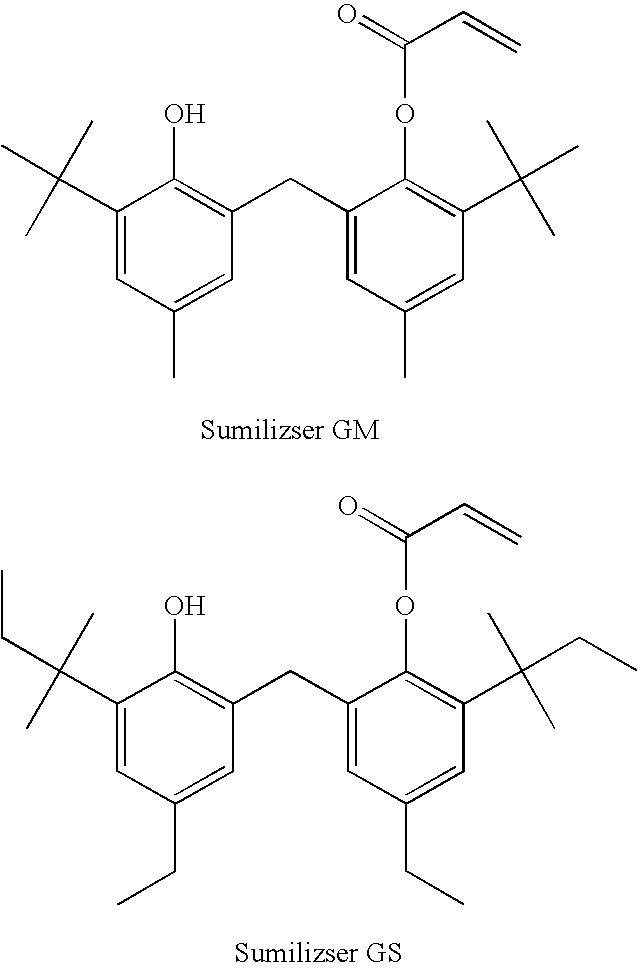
C1(C)=CC(CC2=CC(C)=CC(C(C)(C)C)=C2OC(=O)C=C)=C(O)C(C(C)(C)C)=C1.C1(CC)=CC(CC2=CC(CC)=CC(C(C)(C)CC)=C2OC(=O)C=C)=C(O)C(C(C)(C)CC)=C1
